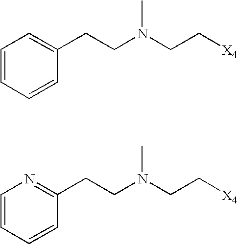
C1=CC=CC(CCN(CC[X4])C)=C1.C1=CC=CC(CCN(CC[X4])C)=N1
